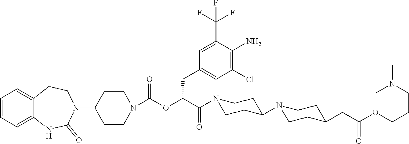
C1=CC=C2C(=C1)CCN(C1CCN(C(OC(C(N3CCC(N4CCC(CC(=O)OCCCN(C)C)CC4)CC3)=O)CC3=CC(Cl)=C(N)C(C(F)(F)F)=C3)=O)CC1)C(=O)N2
